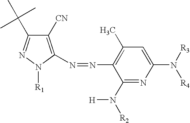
C1([CN])=C(N=NC2=C(C)C=C(N([R3])[R4])N=C2N([R2])[H])N([R1])N=C1C(C)(C)C
